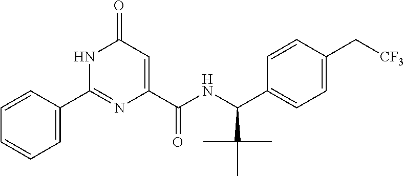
C1(C2=NC(C(NC(C3=CC=C(C[CF3])C=C3)C(C)(C)C)=O)=CC(=O)N2)=CC=CC=C1
